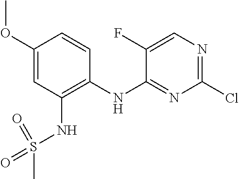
C1(OC)=CC(NS(=O)(C)=O)=C(NC2=NC(Cl)=NC=C2F)C=C1
